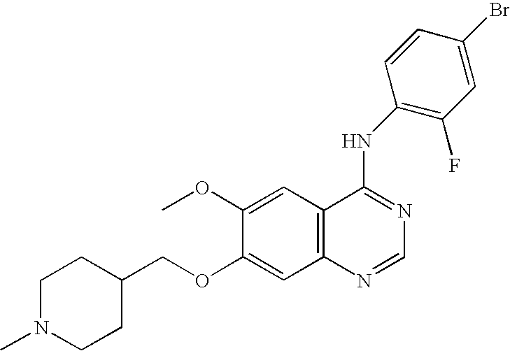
O(C1=CC2=C(C=C1OC)C(NC1=C(F)C=C(Br)C=C1)=NC=N2)CC1CCN(C)CC1
